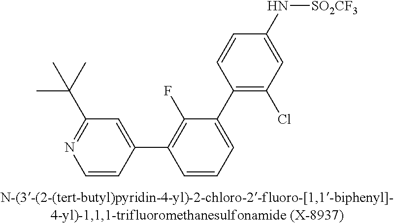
C1=CC(C2=C(F)C(C3=C(Cl)C=C(N[SO2CF3])C=C3)=CC=C2)=CC(C(C)(C)C)=N1
